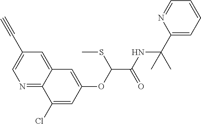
N1=C2C(=CC(C#C)=C1)C=C(OC(C(NC(C1=CC=CC=N1)(C)C)=O)SC)C=C2Cl
